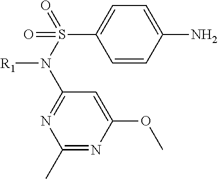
C1=CC(N)=CC=C1S(=O)(=O)N(C1=NC(C)=NC(OC)=C1)[R1]
